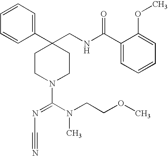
C1(C2(CNC(C3=CC=CC=C3OC)=O)CCN(C(N(CCOC)C)=NC#N)CC2)=CC=CC=C1
